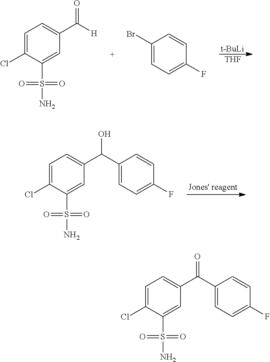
C1=C(Cl)C(S(N)(=O)=O)=CC(C([H])=O)=C1.C1(Br)=CC=C(F)C=C1.[t-BuLi].[THF].C1=C(Cl)C(S(N)(=O)=O)=CC(C(C2=CC=C(F)C=C2)O)=C1.C1=C(Cl)C(S(N)(=O)=O)=CC(C(C2=CC=C(F)C=C2)=O)=C1
